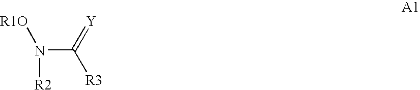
N(C(=[Y])[R3])([R1O])[R2]
